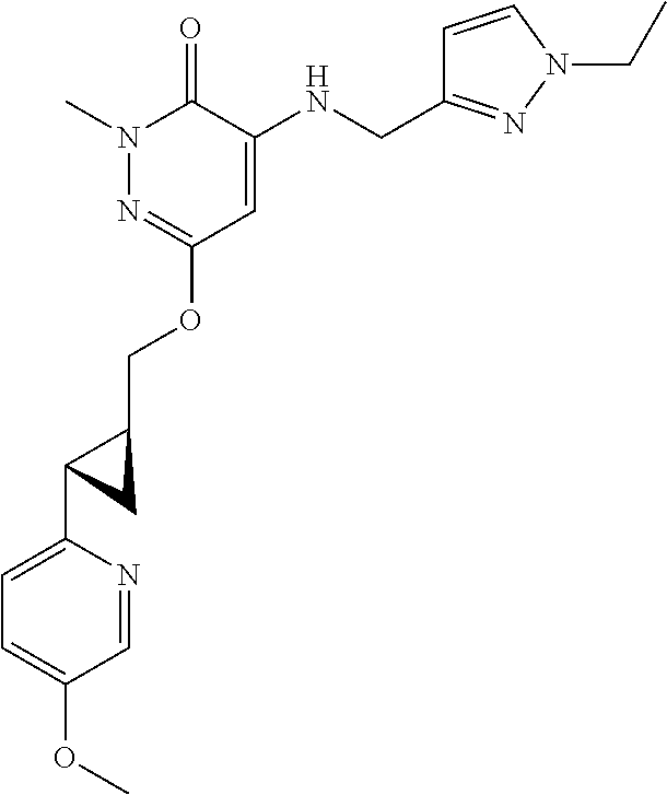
N1(C)N=C(OCC2C(C3=CC=C(OC)C=N3)C2)C=C(NCC2=NN(CC)C=C2)C1=O
